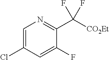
C1=C(Cl)C=C(F)C(C([CO2Et])(F)F)=N1
